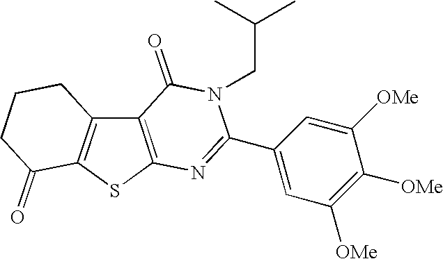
C12=C(SC3=C1CCCC3=O)N=C(C1=CC([OMe])=C([OMe])C([OMe])=C1)N(CC(C)C)C2=O
